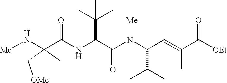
N(C(C(N(C(C(C)C)C=C(C([OEt])=O)C)[Me])=O)C(C)(C)C)C(=O)C(N[Me])(C[OMe])C
